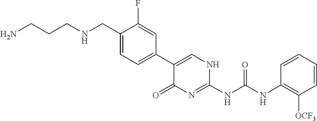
C1(C2=CNC(NC(NC3=C([OCF3])C=CC=C3)=O)=NC2=O)=CC=C(CNCCCN)C(F)=C1
